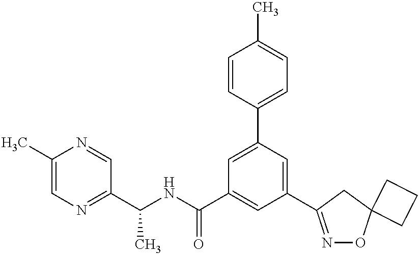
C1(C(NC(C2=CC(C3=NOC4(C3)CCC4)=CC(C3=CC=C(C)C=C3)=C2)=O)C)=NC=C(C)N=C1
